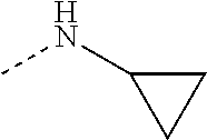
N(C)C1CC1
